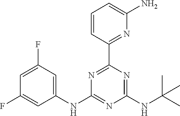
C1=CC(C2=NC(NC3=CC(F)=CC(F)=C3)=NC(NC(C)(C)C)=N2)=NC(N)=C1
